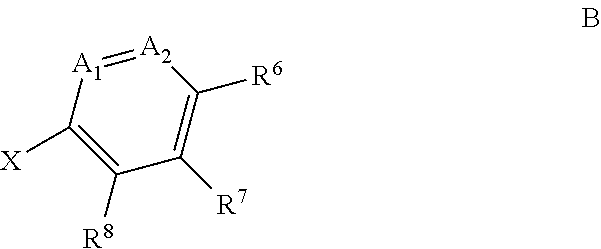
[X]C1=C([R8])C([R7])=C([R6])[A2]=[A1]1
